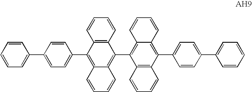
C1=CC=CC2=C1C(C1=CC=C(C3=CC=CC=C3)C=C1)=C1C(=C2C2=C3C=CC=CC3=C(C3=CC=C(C4=CC=CC=C4)C=C3)C3=C2C=CC=C3)C=CC=C1
